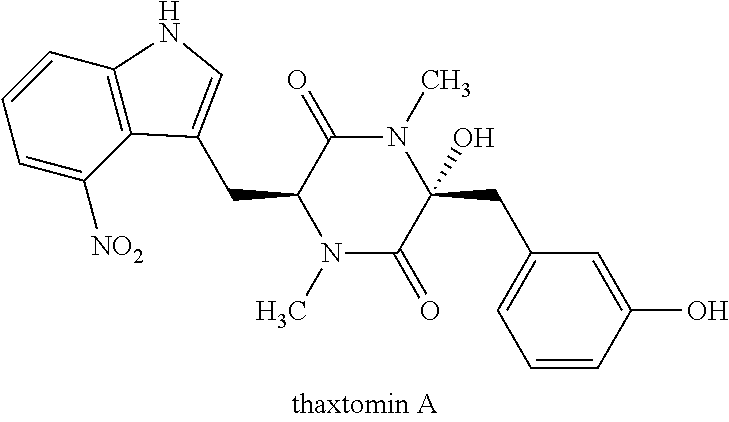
C12=C(C=CC=C1[NO2])NC=C2CC1N(C)C(=O)C(CC2=CC=CC(O)=C2)(O)N(C)C1=O
